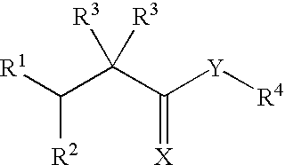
[R1]C(C(C([Y][R4])=[X])([R3])[R3])[R2]
